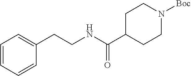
C1=CC=CC(CCNC(C2CCN([Boc])CC2)=O)=C1
